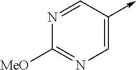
N1=CC(->C)=CN=C1[MeO]
